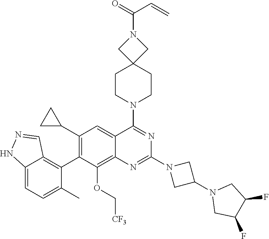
C12=CC=C(C)C(C3=C(C4CC4)C=C4C(=C3OC[CF3])N=C(N3CC(N5CC(F)C(F)C5)C3)N=C4N3CCC4(CC3)CN(C(C=C)=O)C4)=C1C=NN2
